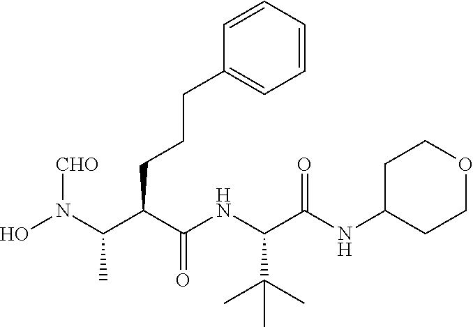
ON(C(C(C(NC(C(NC1CCOCC1)=O)C(C)(C)C)=O)CCCC1=CC=CC=C1)C)[CHO]
